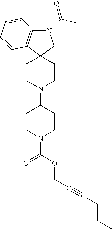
N1(C2CCN(C(=O)OCC#CCCC)CC2)CCC2(CC1)C1=C(N(C(C)=O)C2)C=CC=C1
